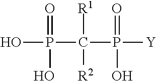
OP(C(P([Y])(=O)O)([R1])[R2])(=O)O
